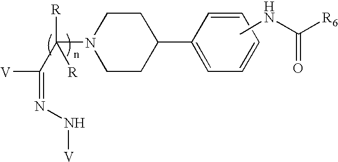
C1=CC(C2CCN(C(C([V])=NN[V])([R])[R])CC2)=CC=C1.CNC([R6])=O
